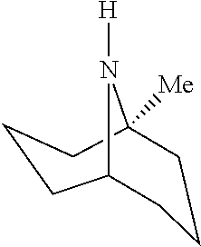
C1CCC2([Me])CCCC1N2[H]
